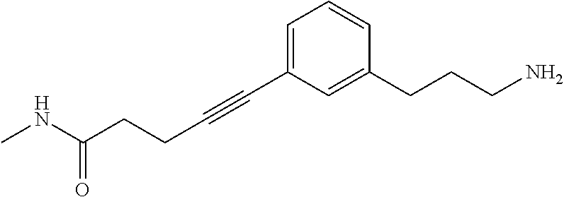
C1=C(C#CCCC(NC)=O)C=C(CCCN)C=C1
